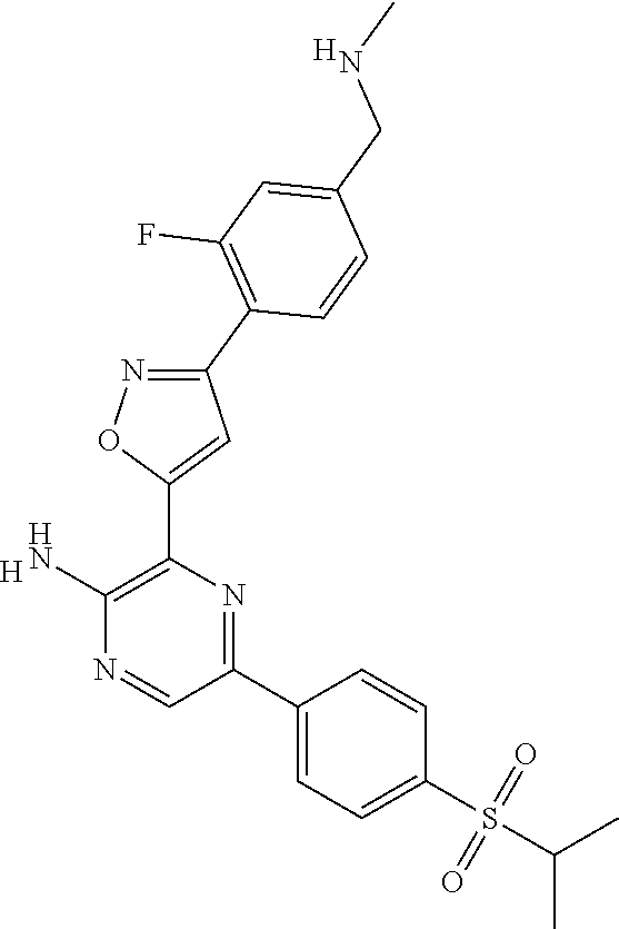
[H].C1(N)=C(C2=CC(C3=C(F)C=C(CNC)C=C3)=NO2)N=C(C2=CC=C(S(=O)(=O)C(C)C)C=C2)C=N1.[H]
